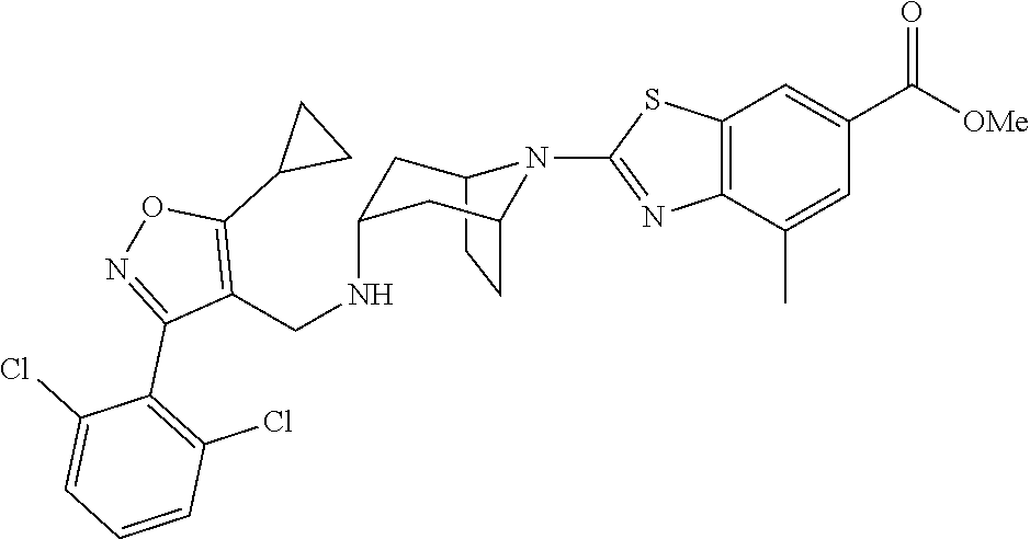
C12CCC(CC(NCC3=C(C4CC4)ON=C3C3=C(Cl)C=CC=C3Cl)C1)N2C1=NC2=C(C=C(C([OMe])=O)C=C2C)S1
